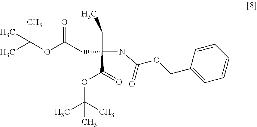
O(C(CC1(C(OC(C)(C)C)=O)N(C(OCC2=CC=CC=C2)=O)CC1C)=O)C(C)(C)C
